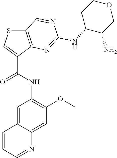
C12=C(N=C(NC3CCOCC3N)N=C1)C(C(NC1=C(OC)C=C3C(=C1)C=CC=N3)=O)=CS2
